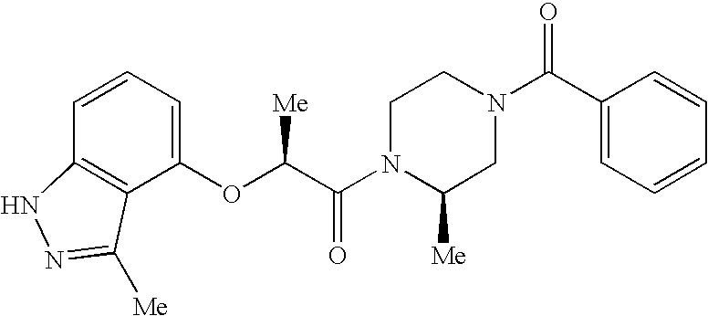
C12=C(C(OC(C(N3C([Me])CN(C(C4=CC=CC=C4)=O)CC3)=O)[Me])=CC=C1)C([Me])=NN2
